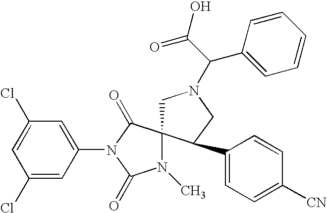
ClC1=CC(Cl)=CC(N2C(=O)C3(N(C)C2=O)CN(C(C(O)=O)C2=CC=CC=C2)CC3C2=CC=C([CN])C=C2)=C1
